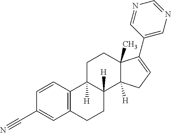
C12=C(C=CC(C#N)=C1)C1([H])C([H])(CC2)C2([H])C(C)(CC1)C(C1=CN=CN=C1)=CC2
